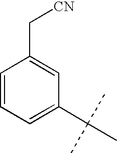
C1=CC=C(C(C)(C)C)C=C1C[CN]
